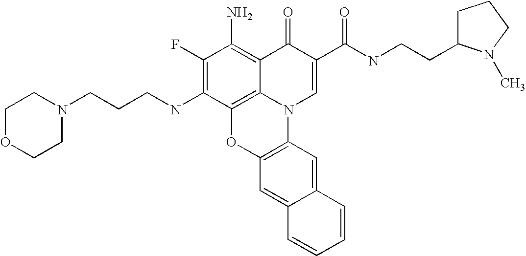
C1(F)=C(NCCCN2CCOCC2)C2=C3C(=C1N)C(=O)C(C(NCCC1CCCN1C)=O)=CN3C1=C(O2)C=C2C(=C1)C=CC=C2
